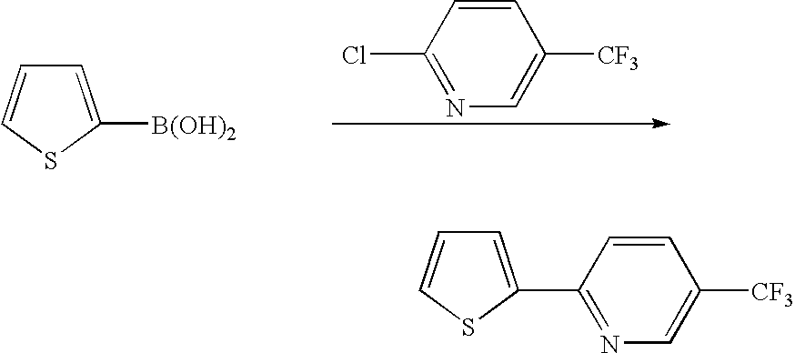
C1=C([B(OH)2])SC=C1.C1=CC(Cl)=NC=C1[CF3].C1=C(C2=NC=C([CF3])C=C2)SC=C1
